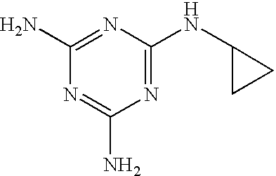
N1=C(NC2CC2)N=C(N)N=C1N
